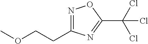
N1=C(CCOC)N=C(C(Cl)(Cl)Cl)O1
